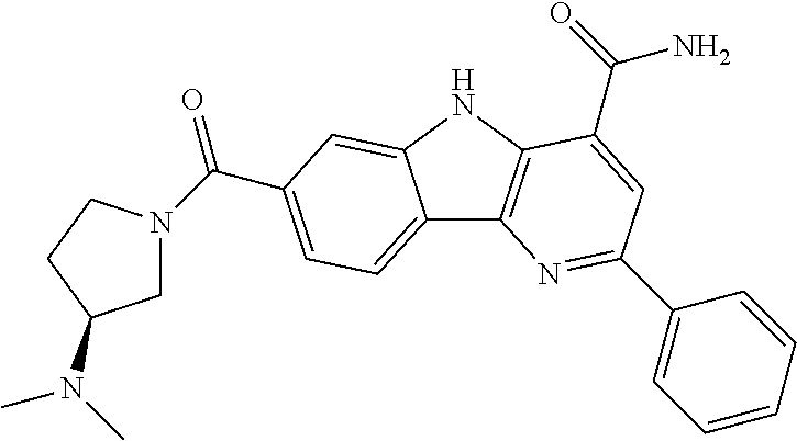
C12=CC=C(C(=O)N3CC(N(C)C)CC3)C=C1NC1=C2N=C(C2=CC=CC=C2)C=C1C(=O)N
